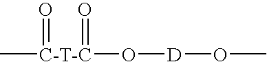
C[C-T-C](O[D]OC)(=O)=O
